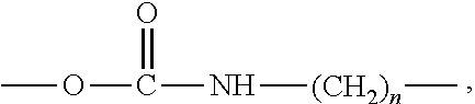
COC(N[(CH2)n]C)=O
